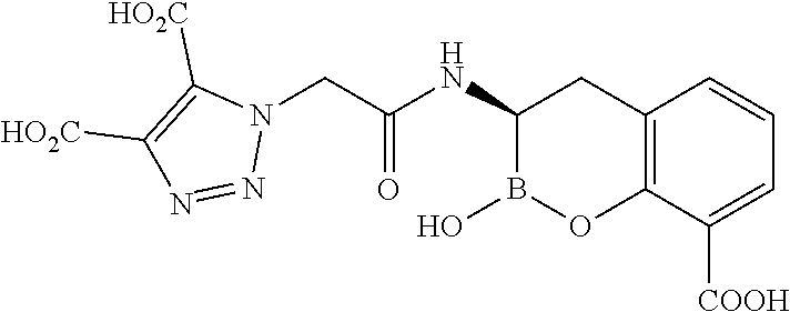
C1(NC(=O)CN2C([HO2C])=C([HO2C])N=N2)B(O)OC2=C(C1)C=CC=C2[COOH]
